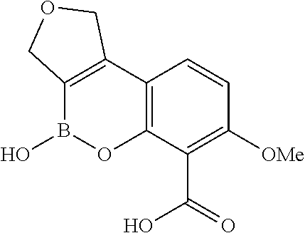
C12=C(C(C(=O)O)=C([OMe])C=C1)OB(O)C1=C2COC1
